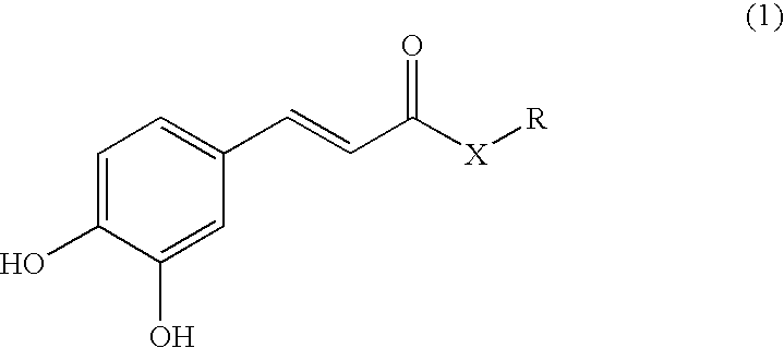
C1=C(O)C(O)=CC(C=CC([X][R])=O)=C1
